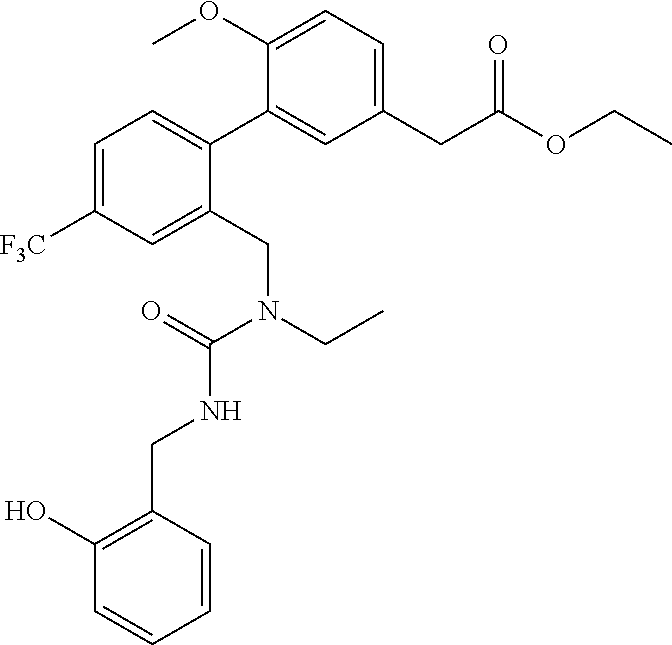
C1=C([F3C])C=C(CN(CC)C(=O)NCC2=C(O)C=CC=C2)C(C2=CC(CC(OCC)=O)=CC=C2OC)=C1
